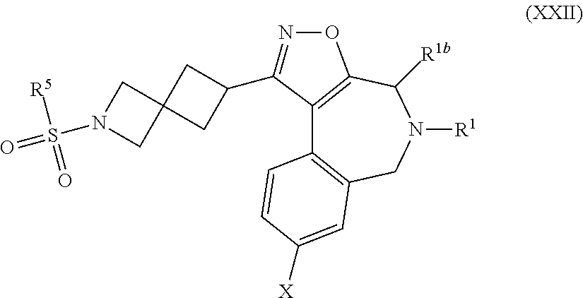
N1(S([R5])(=O)=O)CC2(C1)CC(C1=NOC3=C1C1=C(CN([R1])C3[R1b])C=C([X])C=C1)C2
